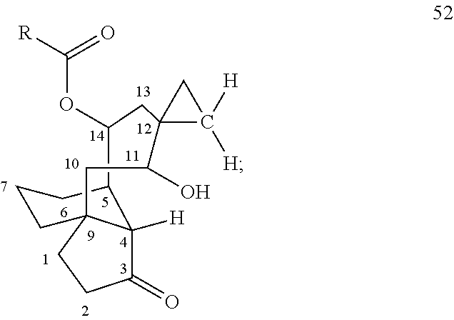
C1(O)C2(CC(OC([R])=O)C3C4([H])C(=O)CCC4(CCC3)C1)C([H])([H])C2
